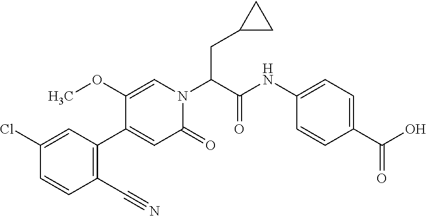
ClC1=CC(C2=CC(=O)N(C(C(NC3=CC=C(C(O)=O)C=C3)=O)CC3CC3)C=C2OC)=C(C#N)C=C1
